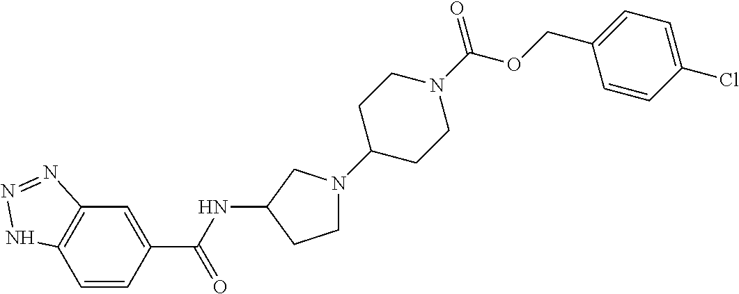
C1=CC(C(NC2CN(C3CCN(C(OCC4=CC=C(Cl)C=C4)=O)CC3)CC2)=O)=CC2=C1NN=N2
